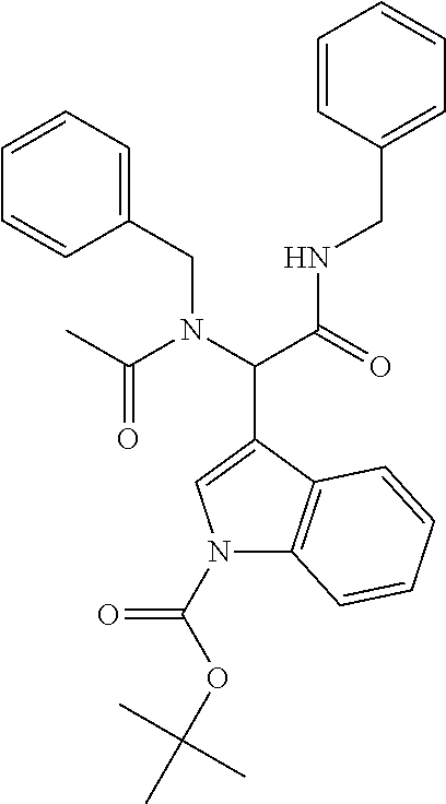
C1=CC=C(CN(C(C(=O)NCC2=CC=CC=C2)C2=CN(C(OC(C)(C)C)=O)C3=C2C=CC=C3)C(C)=O)C=C1
